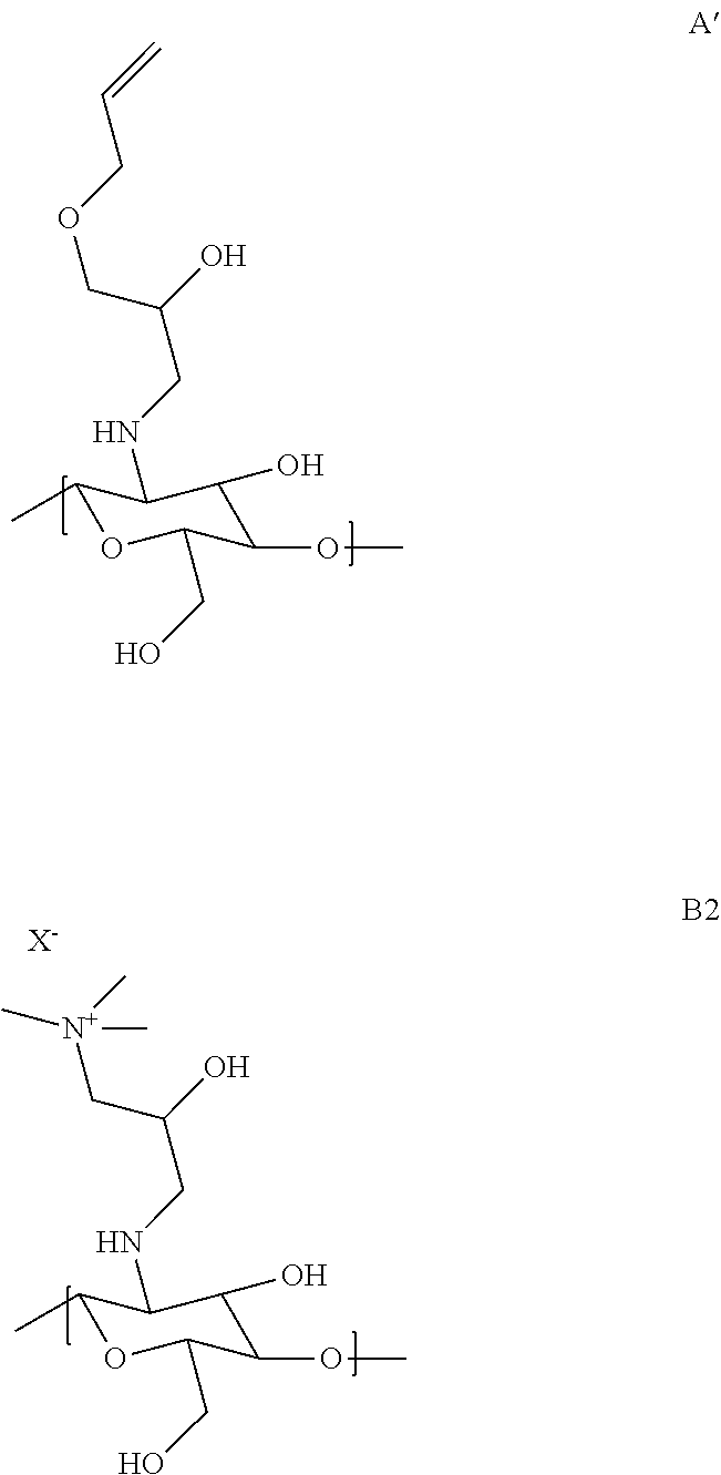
C1(C)OC(CO)C(OC)C(O)C1NCC(O)COCC=C.C1(C)OC(CO)C(OC)C(O)C1NCC(O)C[N+](C)(C)C.[X-]
